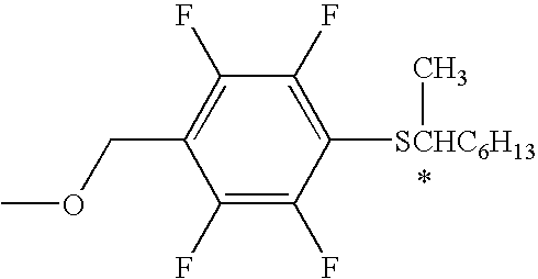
C1(F)=C(F)C([SCHC6H13]C)=C(F)C(F)=C1COC
